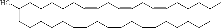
OC(CCCCCC=CCC=CCC=CCCCCC)CCCCCC=CCC=CCC=CCCCCC
